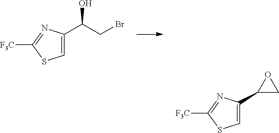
C1=C(C(CBr)O)N=C([F3C])S1.C1=C(C2CO2)N=C([F3C])S1
